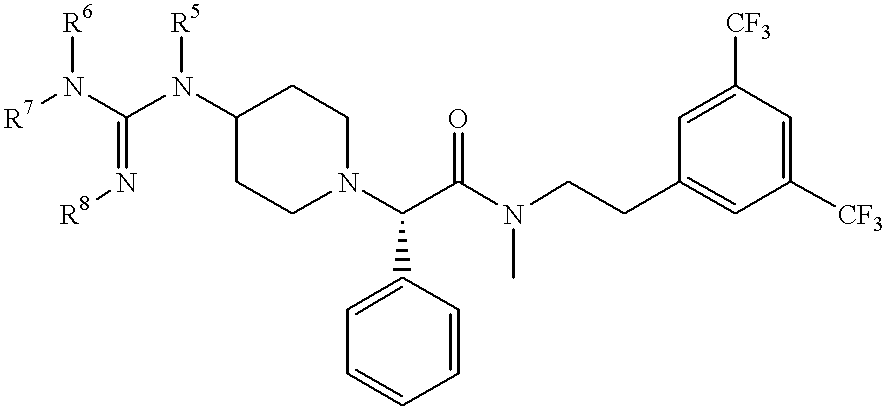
C1(N(C(=N[R8])N([R7])[R6])[R5])CCN(C(C(N(CCC2=CC([CF3])=CC([CF3])=C2)C)=O)C2=CC=CC=C2)CC1
